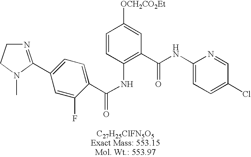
C1=C(F)C(C(NC2=C(C(NC3=CC=C(Cl)C=N3)=O)C=C([OCH2CO2Et])C=C2)=O)=CC=C1C1=NCCN1C
